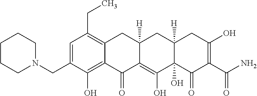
C1=C(CN2CCCCC2)C(O)=C2C(=C1CC)CC1([H])C(=C(O)C3(O)C([H])(C1)CC(O)=C(C(N)=O)C3=O)C2=O
